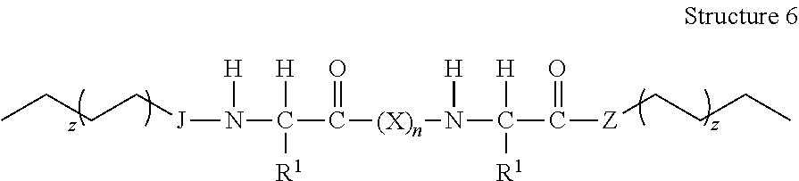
N([H])(C([H])([R1])C(=O)[(X)n]N([H])C([H])([R1])C(=O)[Z]CCCC)[J]CCCC
